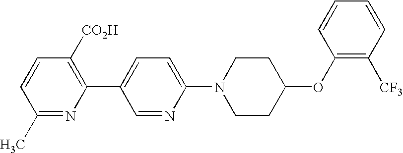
C1(C)=NC(C2=CC=C(N3CCC(OC4=C([CF3])C=CC=C4)CC3)N=C2)=C([CO2H])C=C1
